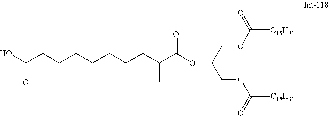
C(CC(C(OC(COC(=O)C)COC(C)=O)=O)C)CCCCCC(O)=O.[C15H31].[C15H31]
